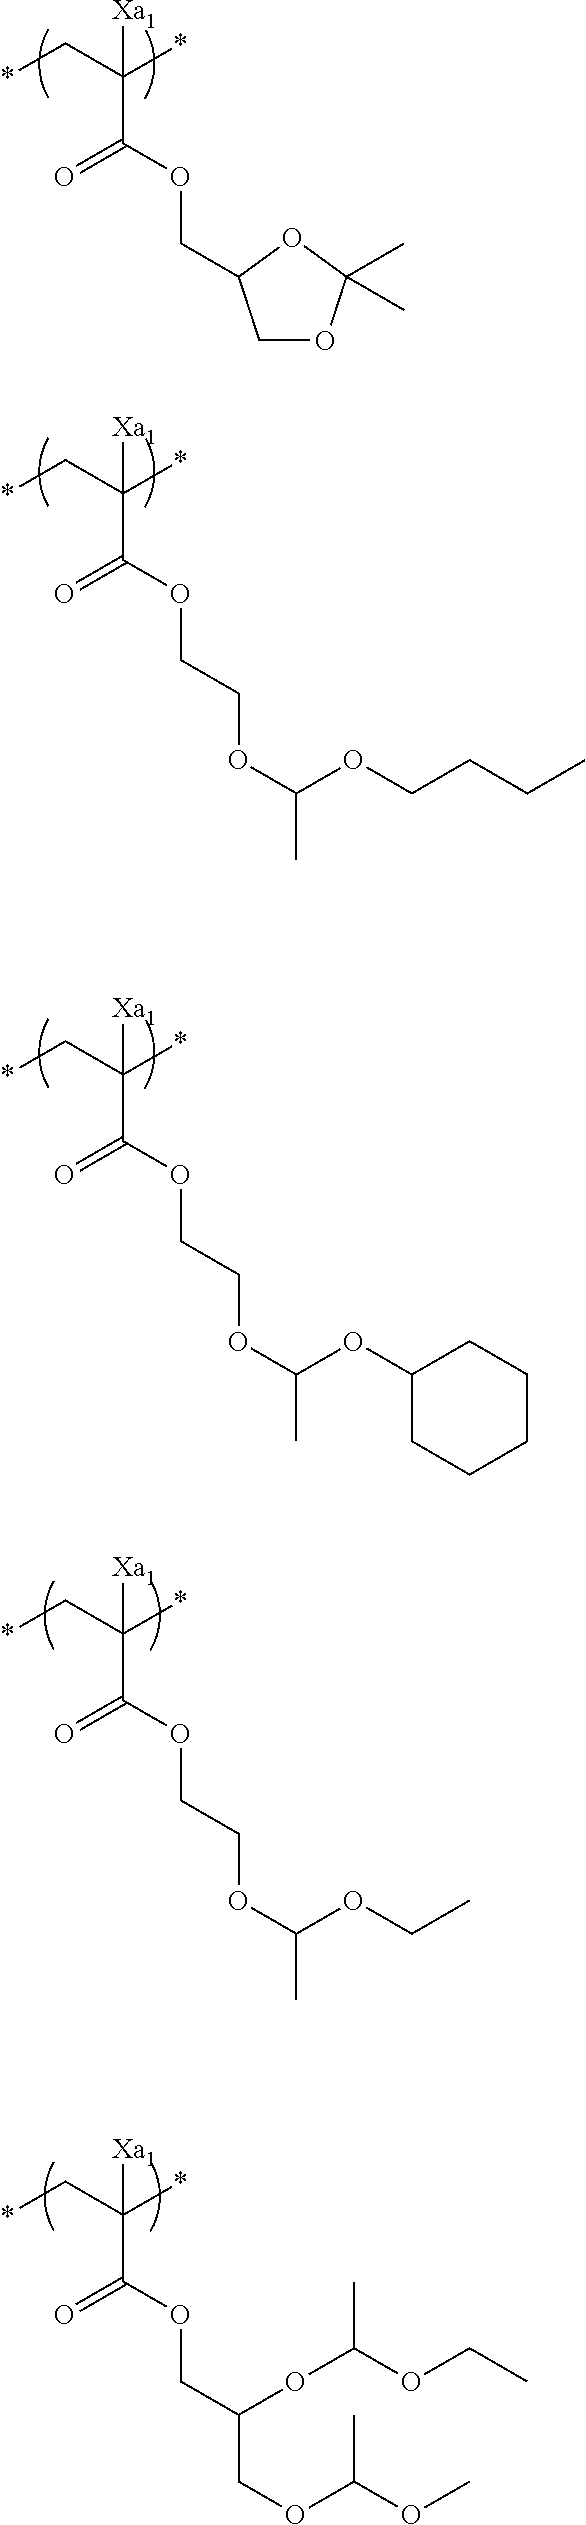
*CC(*)([Xa1])C(=O)OCC1COC(C)(C)O1.*CC(*)([Xa1])C(=O)OCCOC(OCCCC)C.*CC(*)([Xa1])C(=O)OCCOC(OC1CCCCC1)C.*CC(*)([Xa1])C(=O)OCCOC(OCC)C.*CC(*)([Xa1])C(=O)OCC(COC(OC)C)OC(OCC)C
